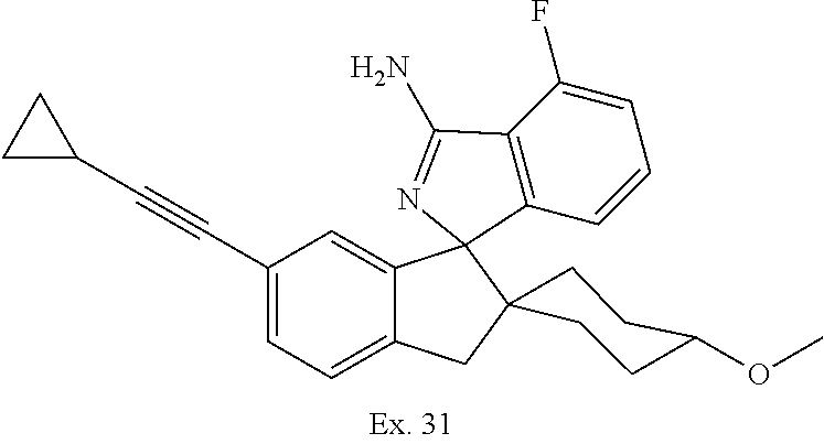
C(C1=CC=C2C(=C1)C1(C3=C(C(F)=CC=C3)C(N)=N1)C1(C2)CCC(OC)CC1)#CC1CC1
